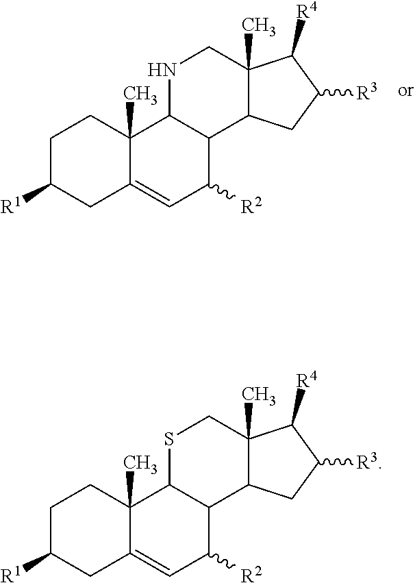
C1C([R1])CC2=CC([R2])C3C(C2(C)C1)NCC1(C)C3CC([R3])C1[R4].C1C([R1])CC2=CC([R2])C3C(C2(C)C1)SCC1(C)C3CC([R3])C1[R4]
